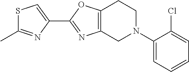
S1C(C)=NC(C2=NC3=C(O2)CCN(C2=CC=CC=C2Cl)C3)=C1
